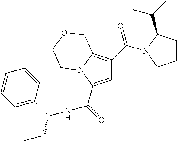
C1=C(C(=O)[NH]C(C2=CC=CC=C2)CC)N2C(=C1C(=O)N1C(C(C)C)CCC1)COCC2
